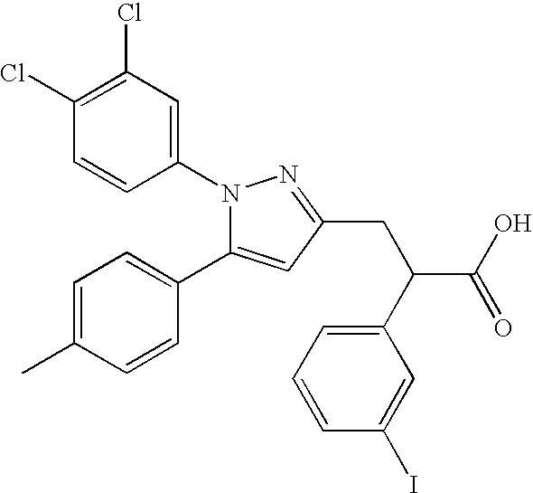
C1(Cl)=C(Cl)C=CC(N2C(C3=CC=C(C)C=C3)=CC(CC(C(O)=O)C3=CC=CC(I)=C3)=N2)=C1
